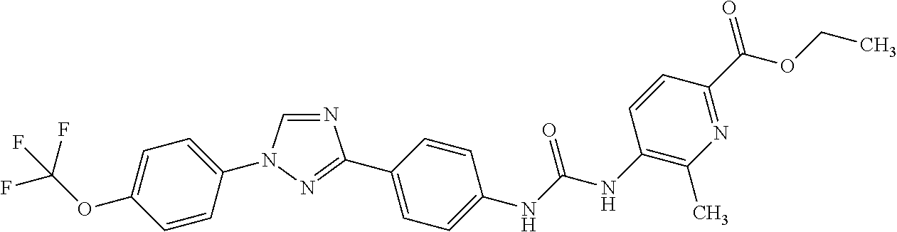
C1=CC(N2C=NC(C3=CC=C(NC(NC4=C(C)N=C(C(OCC)=O)C=C4)=O)C=C3)=N2)=CC=C1OC(F)(F)F
